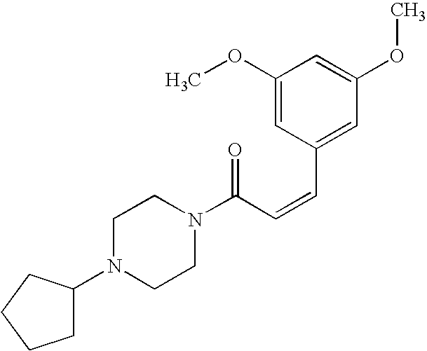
C(C=CC1=CC(OC)=CC(OC)=C1)(=O)N1CCN(C2CCCC2)CC1
